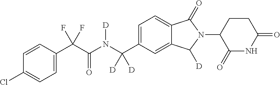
C1=CC(C(C(N(C(C2=CC=C3C(=C2)C([D])N(C2C(=O)NC(=O)CC2)C3=O)([D])[D])[D])=O)(F)F)=CC=C1Cl
